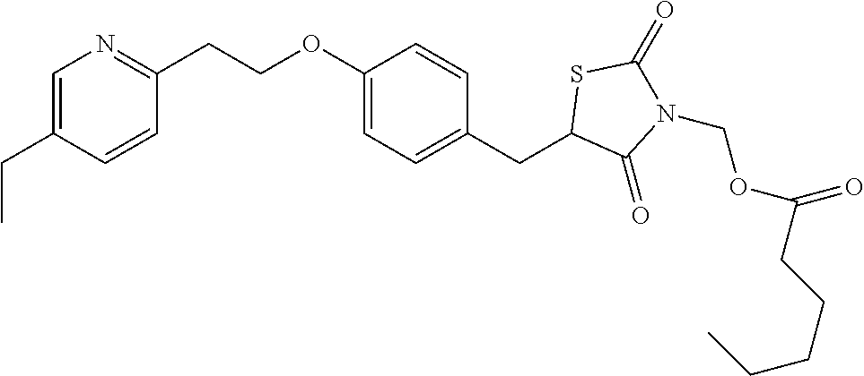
C1=C(CC)C=CC(CCOC2=CC=C(CC3C(=O)N(COC(=O)CCCCC)C(=O)S3)C=C2)=N1
